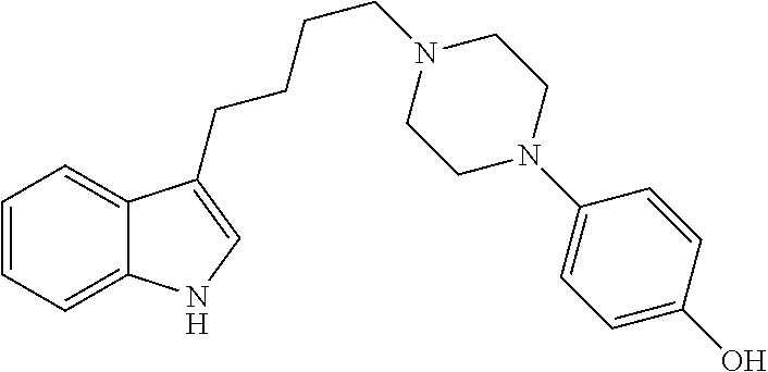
C1=CC=C2C(=C1)C(CCCCN1CCN(C3=CC=C(O)C=C3)CC1)=CN2
